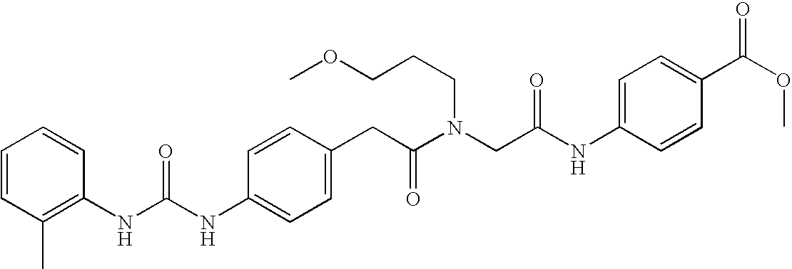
C1=CC(NC(NC2=C(C)C=CC=C2)=O)=CC=C1CC(N(CC(NC1=CC=C(C(OC)=O)C=C1)=O)CCCOC)=O
